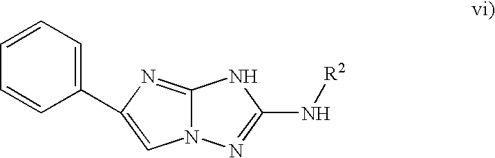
C12=NC(C3=CC=CC=C3)=CN1N=C(N[R2])N2
